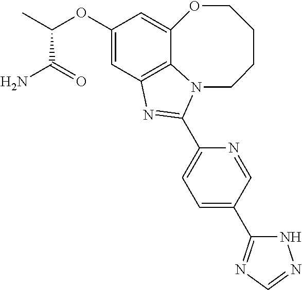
C12=C3C=C(OC(C)C(=O)N)C=C1OCCCCN2C(C1=CC=C(C2=NC=NN2)C=N1)=N3
